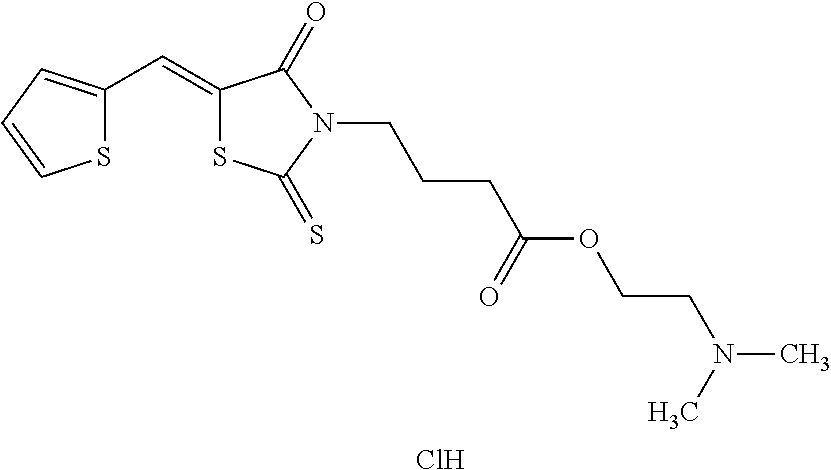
S1C(C=C2SC(=S)N(CCCC(OCCN(C)C)=O)C2=O)=CC=C1.Cl
